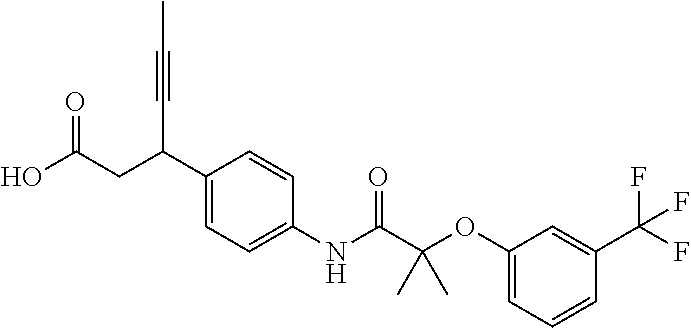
C1(C(CC(O)=O)C#CC)=CC=C(NC(C(OC2=CC=CC(C(F)(F)F)=C2)(C)C)=O)C=C1
